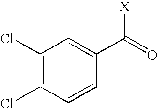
C1(Cl)=C(Cl)C=CC(C([X])=O)=C1
